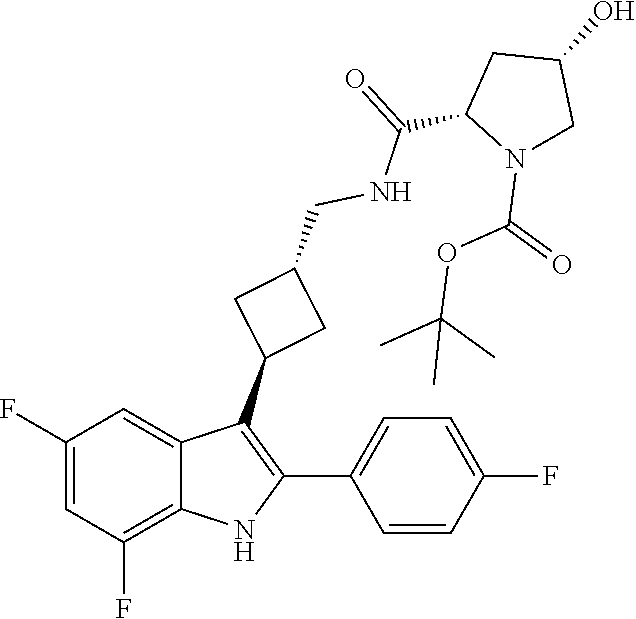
N1(C(OC(C)(C)C)=O)CC(O)CC1C(=O)NCC1CC(C2=C(C3=CC=C(F)C=C3)NC3=C(F)C=C(F)C=C23)C1
